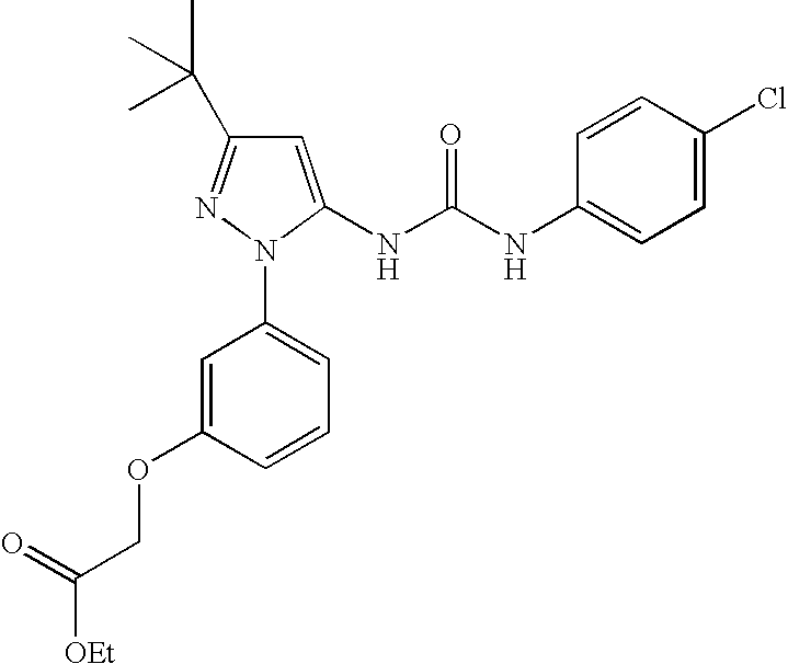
C1=C(OCC([OEt])=O)C=CC=C1N1N=C(C(C)(C)C)C=C1NC(NC1=CC=C(Cl)C=C1)=O
